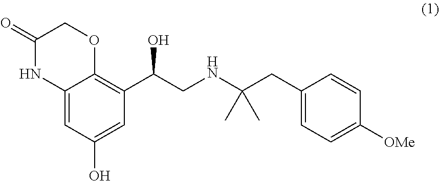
C12=C(C(CNC(CC3=CC=C([OMe])C=C3)(C)C)O)C=C(O)C=C1NC(=O)CO2
